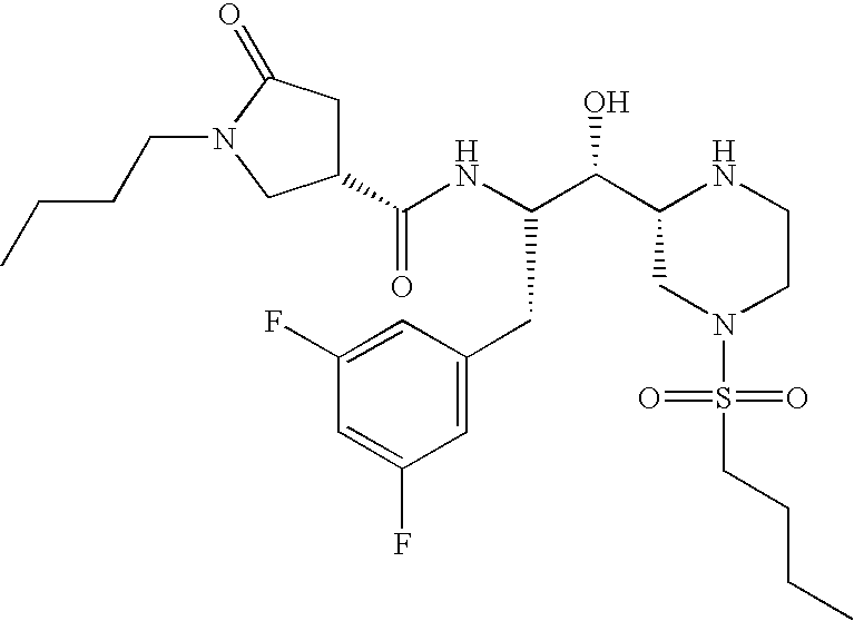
C1(C(NC(C(C2CN(S(=O)(=O)CCCC)CCN2)O)CC2=CC(F)=CC(F)=C2)=O)CC(=O)N(CCCC)C1
